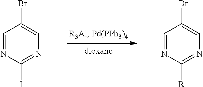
C1=NC(I)=NC=C1Br.C1=NC([R])=NC=C1Br
